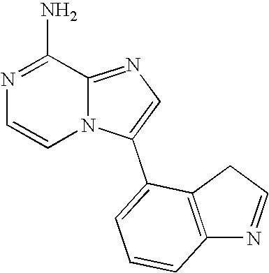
C1(N)=NC=CN2C1=NC=C2C1=CC=CC2=C1CC=N2
